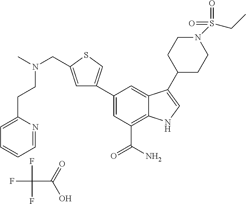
C1(C2=CSC(CN(C)CCC3=CC=CC=N3)=C2)=CC(C(N)=O)=C2C(=C1)C(C1CCN(S(CC)(=O)=O)CC1)=CN2.FC(F)(C(=O)O)F
